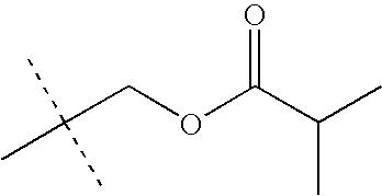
C(COC(C(C)C)=O)(C)(C)C
